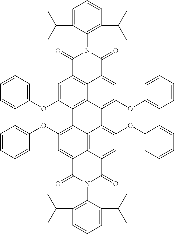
C1=C(OC2=CC=CC=C2)C2=C3C4=C1C(=O)N(C1=C(C(C)C)C=CC=C1C(C)C)C(=O)C4=CC(OC1=CC=CC=C1)=C3C1=C(OC3=CC=CC=C3)C=C3C4=C1C2=C(OC1=CC=CC=C1)C=C4C(=O)N(C1=C(C(C)C)C=CC=C1C(C)C)C3=O
